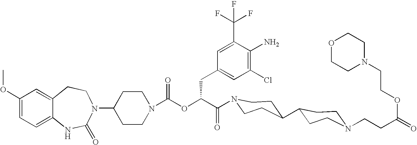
C12=CC(OC)=CC=C1NC(=O)N(C1CCN(C(OC(C(=O)N3CCC(C4CCN(CCC(=O)OCCN5CCOCC5)CC4)CC3)CC3=CC(Cl)=C(N)C(C(F)(F)F)=C3)=O)CC1)CC2
